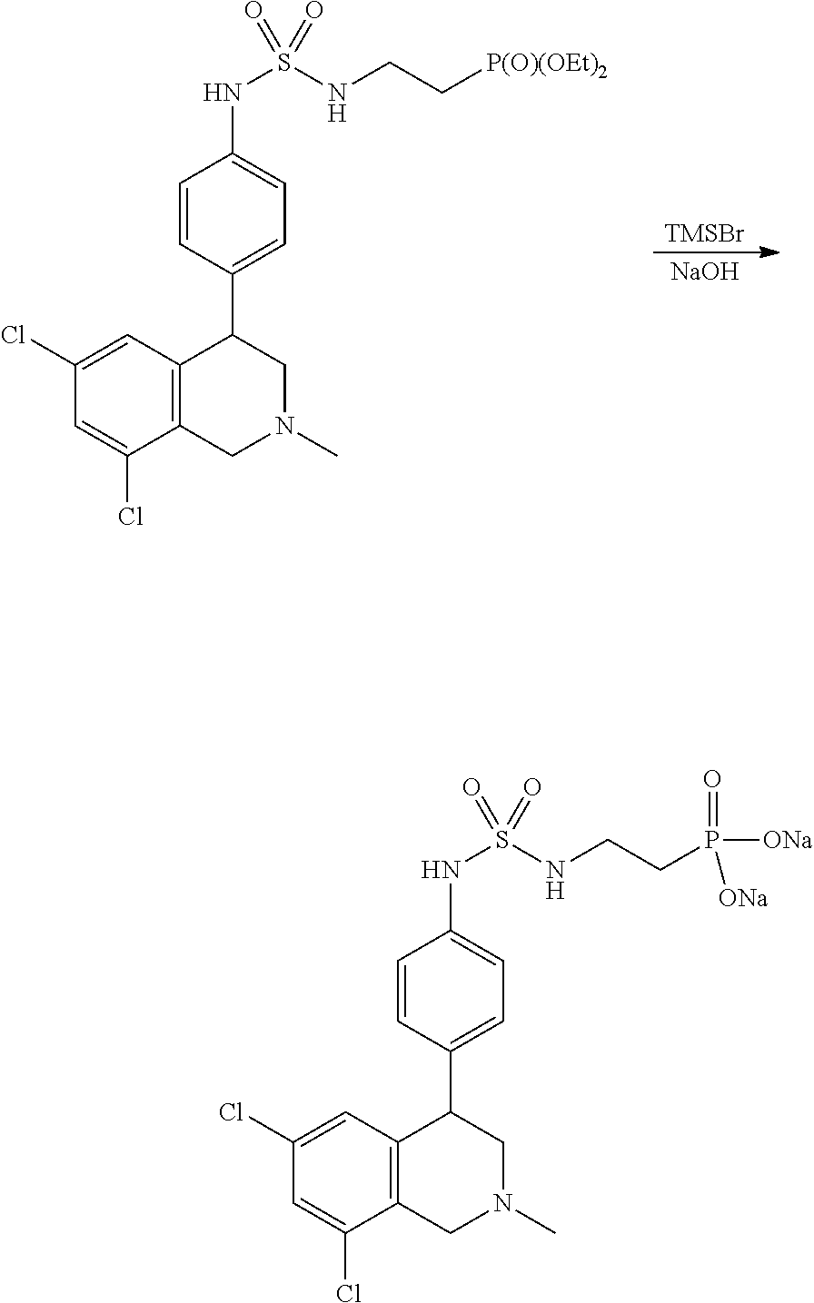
C12=C(C=C(Cl)C=C1Cl)C(C1=CC=C(NS(NCC[P(O)(OEt)2])(=O)=O)C=C1)CN(C)C2.[TMSBr].[NaOH].C12=C(C=C(Cl)C=C1Cl)C(C1=CC=C(NS(NCCP(=O)([ONa])[ONa])(=O)=O)C=C1)CN(C)C2
